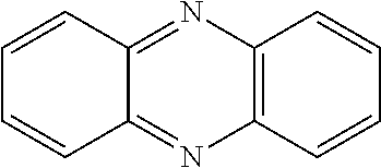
C1=CC2=NC3=C(N=C2C=C1)C=CC=C3
